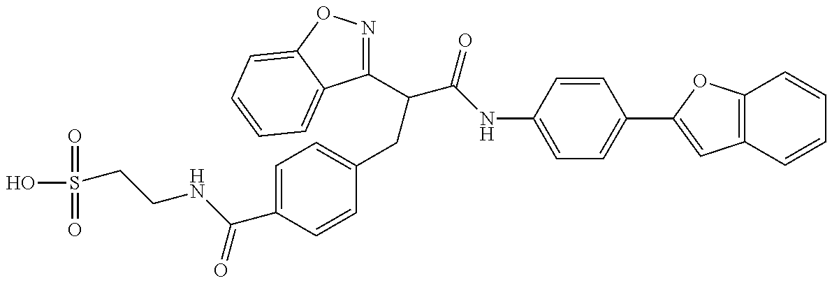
OS(=O)(=O)CCNC(C1=CC=C(CC(C(NC2=CC=C(C3=CC4=C(C=CC=C4)O3)C=C2)=O)C2=NOC3=CC=CC=C23)C=C1)=O
